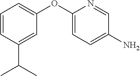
C1=C(OC2=CC=CC(C(C)C)=C2)N=CC(N)=C1
